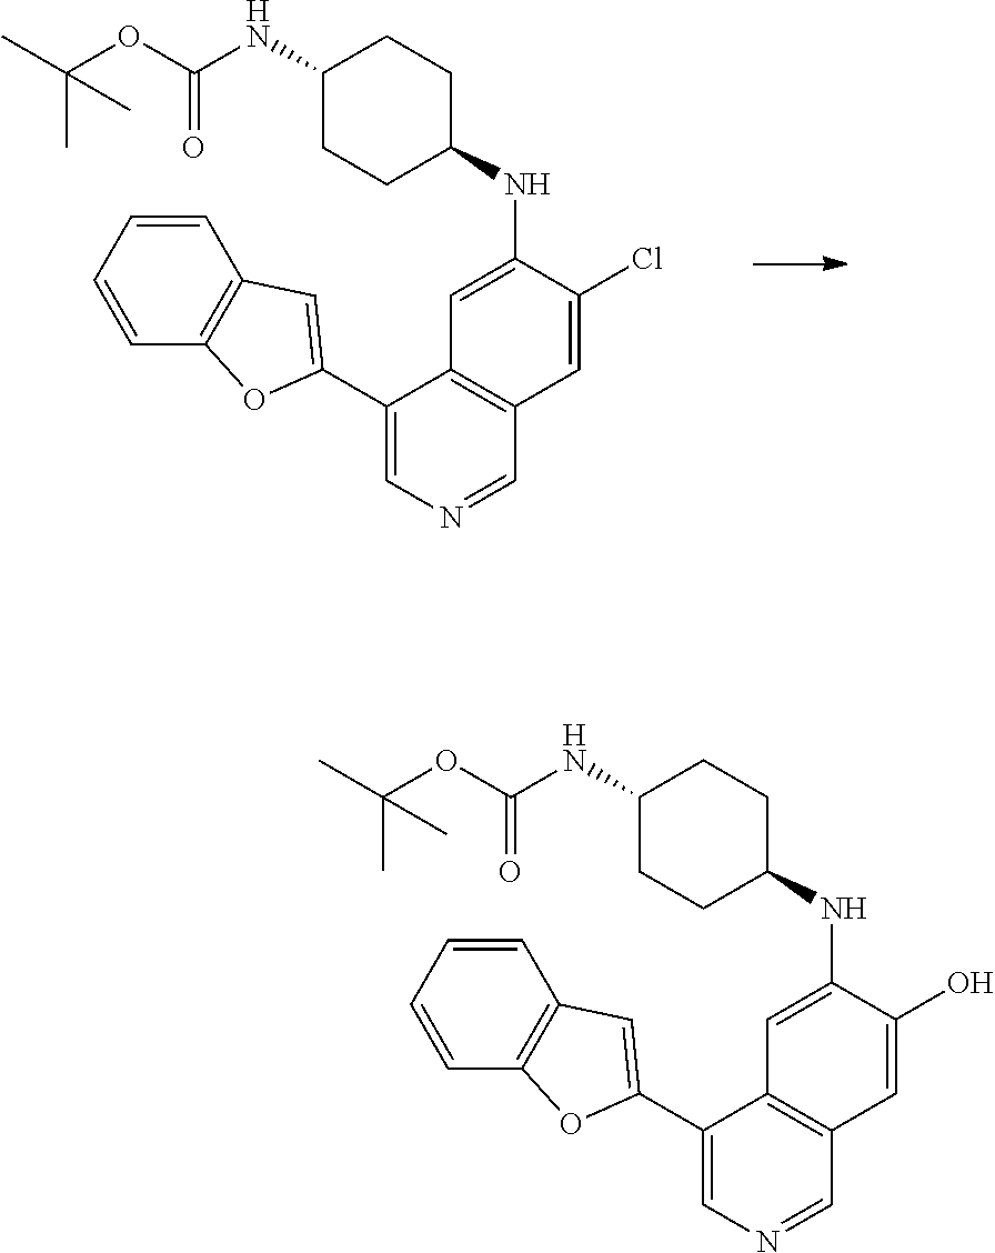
C1=C(NC2CCC(NC(OC(C)(C)C)=O)CC2)C(Cl)=CC2=C1C(C1=CC3=C(O1)C=CC=C3)=CN=C2.C1=C(NC2CCC(NC(OC(C)(C)C)=O)CC2)C(O)=CC2=C1C(C1=CC3=C(O1)C=CC=C3)=CN=C2
